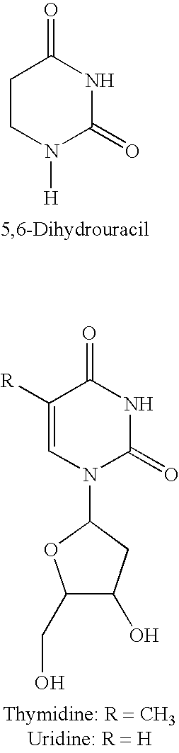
C1CN([H])C(=O)NC1=O.C1([R])=CN(C2CC(O)C(CO)O2)C(=O)NC1=O
